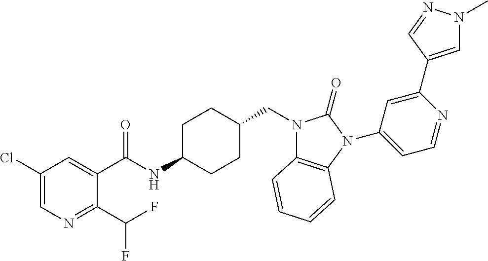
C1(Cl)=CN=C(C(F)F)C(C(NC2CCC(CN3C4=C(N(C5=CC=NC(C6=CN(C)N=C6)=C5)C3=O)C=CC=C4)CC2)=O)=C1
